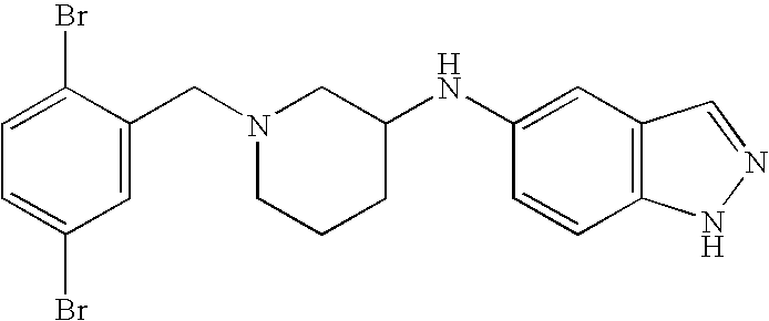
C1=C(Br)C(CN2CCCC(NC3=CC4=C(C=C3)NN=C4)C2)=CC(Br)=C1
